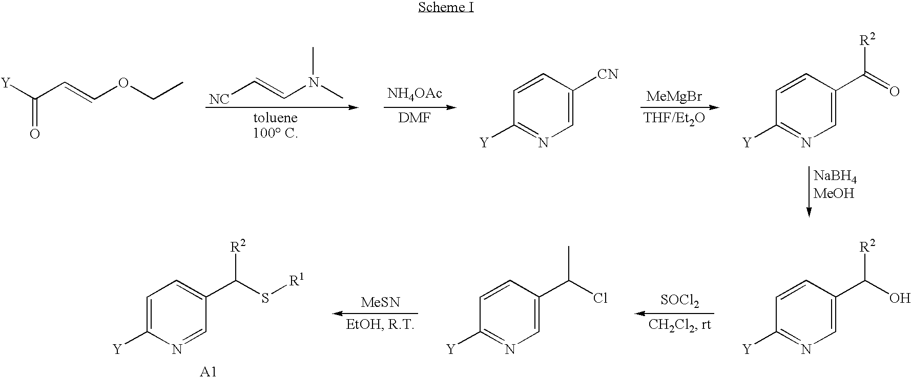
[NC]C=CN(C)C.[NH4OAc].[MeMgBr].[Y]C(C=COCC)=O.C1=C([CN])C=CC([Y])=N1.C1=C(C(=O)[R2])C=CC([Y])=N1.[SOCl2].[MeSN].C1=NC([Y])=CC=C1C(S[R1])[R2].C1=C(C(O)[R2])C=CC([Y])=N1.C1=C(C(Cl)C)C=CC([Y])=N1
